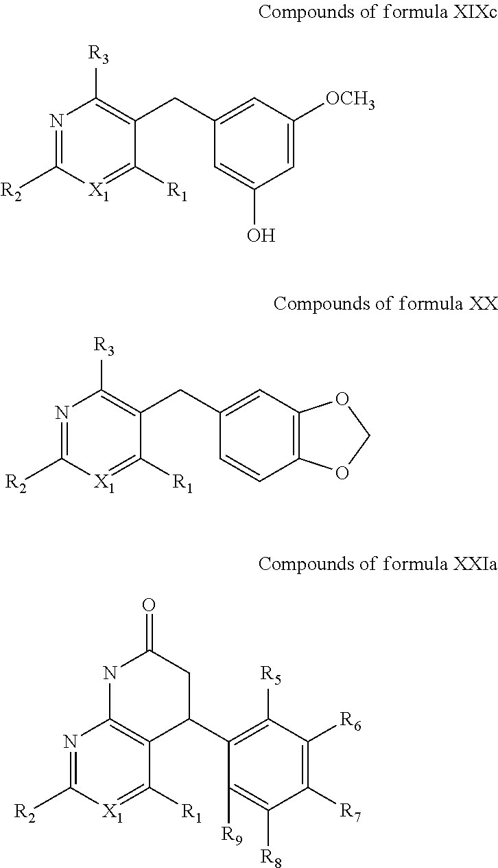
N1=C([R2])[X1]=C([R1])C(CC2=CC([OCH3])=CC(O)=C2)=C1[R3].N1=C([R2])[X1]=C([R1])C(CC2=CC3=C(C=C2)OCO3)=C1[R3].N1=C([R2])[X1]=C([R1])C2=C1NC(=O)CC2C1=C([R5])C([R6])=C([R7])C([R8])=C1[R9]
